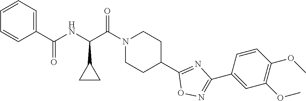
C1=CC=C(C(NC(C(N2CCC(C3=NC(C4=CC(OC)=C(OC)C=C4)=NO3)CC2)=O)C2CC2)=O)C=C1
